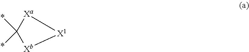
C1(*)(*)[Xa][X1][Xb]1
